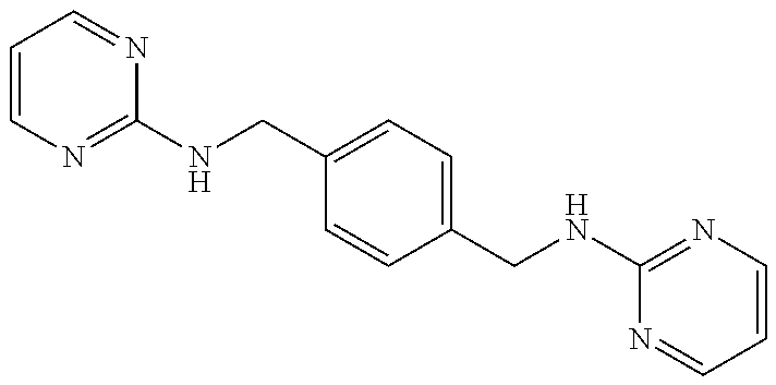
C1=CN=C(NCC2=CC=C(CNC3=NC=CC=N3)C=C2)N=C1
